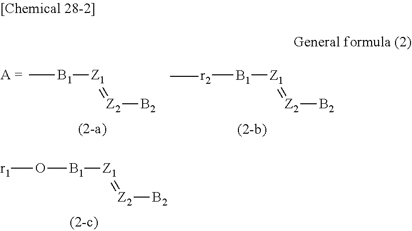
C[B1][Z1]=[Z2][B2].[r2]([B1][Z1]=[Z2][B2])C.O([B1][Z1]=[Z2][B2])[r1]
